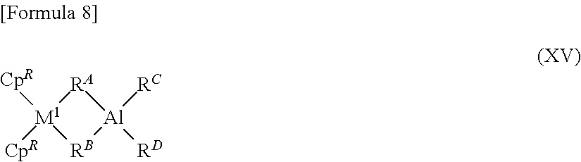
[M1]1([CpR])([CpR])[RB][Al]([RC])([RD])[RA]1
